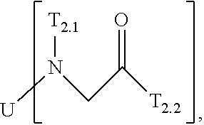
[U]N(CC(=O)[T2.2])[T2.1]
